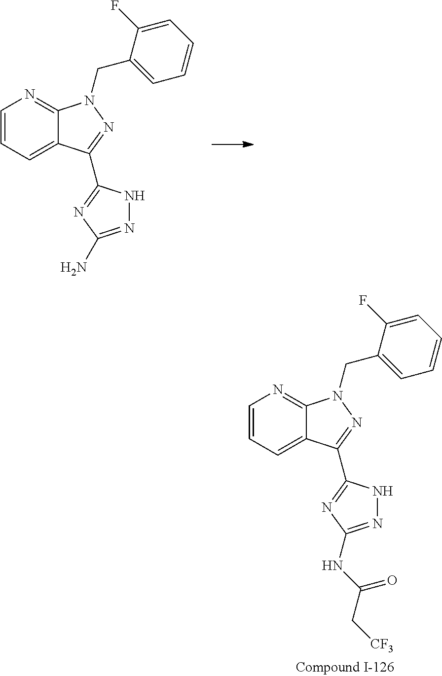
C1=CC=C2C(=N1)N(CC1=CC=CC=C1F)N=C2C1=NC(N)=NN1.C1=CC=C2C(=N1)N(CC1=CC=CC=C1F)N=C2C1=NC(NC(C[CF3])=O)=NN1
